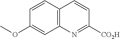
C1=CC2=C(C=C1OC)N=C([CO2H])C=C2
